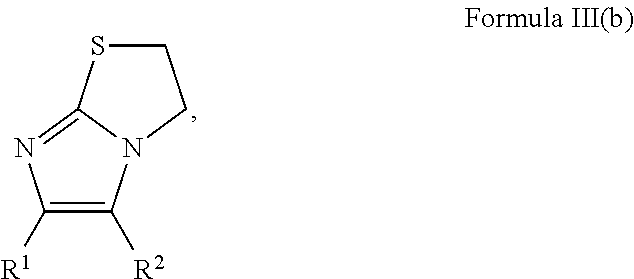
C1([R1])=C([R2])N2C(=N1)SCC2
